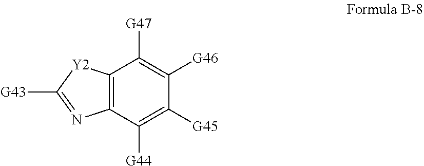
C12=C(C([G47])=C([G46])C([G45])=C1[G44])[Y2]C([G43])=N2
